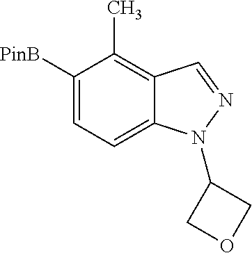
C1([PinB])=CC=C2C(=C1C)C=NN2C1COC1
